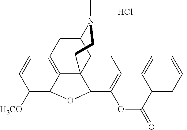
C1([H3CO])=C2C3=C(C=C1)CC1C4C3(C(C(OC(=O)C3=CC=CC=C3)=CC4)O2)CCN1C.Cl
